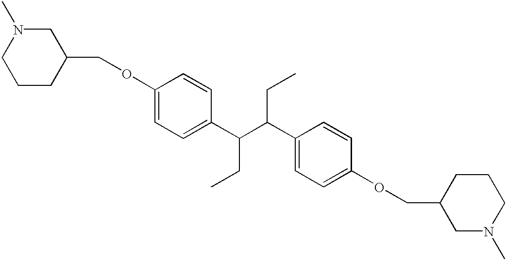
C1(OCC2CN(C)CCC2)=CC=C(C(CC)C(CC)C2=CC=C(OCC3CN(C)CCC3)C=C2)C=C1
